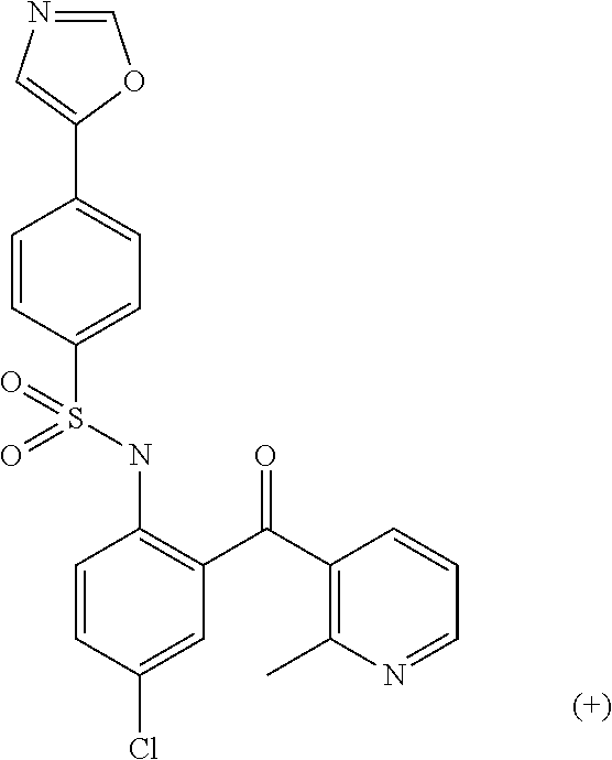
C1=CC(S(NC2=C(C(C3=C(C)N=CC=C3)=O)C=C(Cl)C=C2)(=O)=O)=CC=C1C1=CN=CO1
